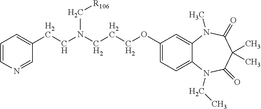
C1=CC=C(CCN(CCCOC2=CC=C3C(=C2)N(C)C(=O)C(C)(C)C(=O)N3CC)C[R106])C=N1
